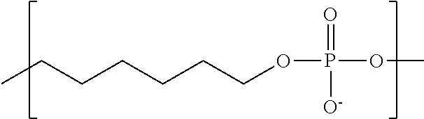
C(CCOP(OC)(=O)[O-])CCCC
